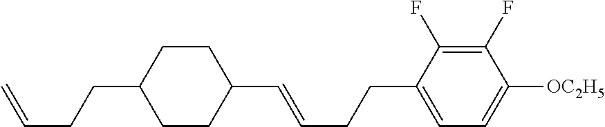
C1CC(CCC=C)CCC1C=CCCC1=CC=C([OC2H5])C(F)=C1F
